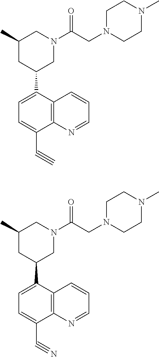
C1(C#C)=CC=C(C2CC(C)CN(C(CN3CCN(C)CC3)=O)C2)C2=C1N=CC=C2.C1(C#N)=CC=C(C2CC(C)CN(C(CN3CCN(C)CC3)=O)C2)C2=C1N=CC=C2
